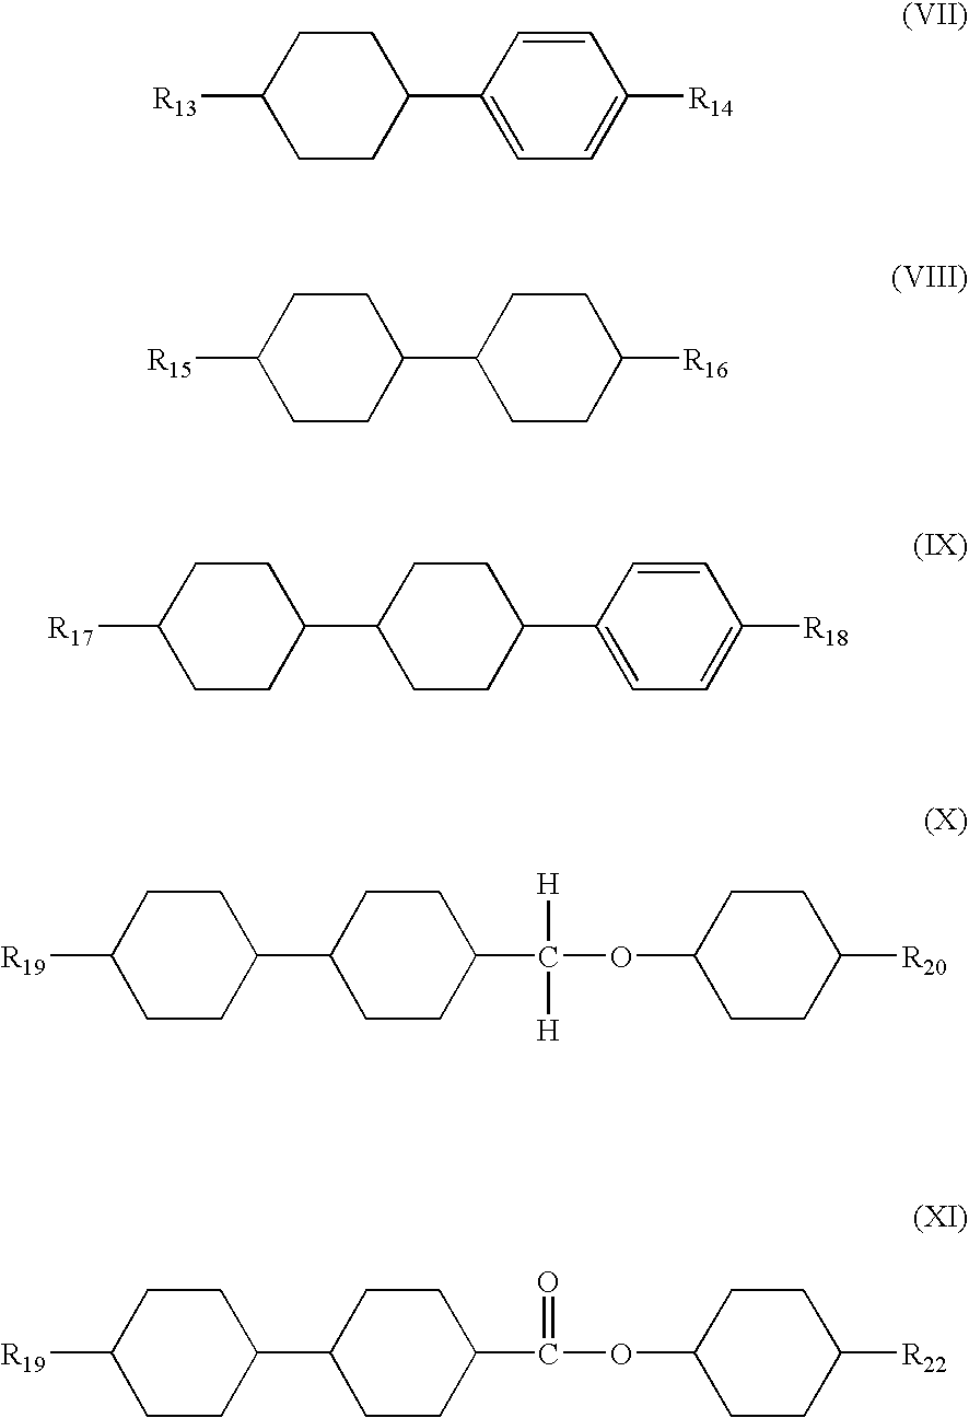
C1CC(C2=CC=C([R14])C=C2)CCC1[R13].C1CC(C2CCC([R16])CC2)CCC1[R15].C1CC(C2CCC(C3=CC=C([R18])C=C3)CC2)CCC1[R17].C1CC(C2CCC(C(OC3CCC([R20])CC3)([H])[H])CC2)CCC1[R19].C1CC(C2CCC(C(OC3CCC([R22])CC3)=O)CC2)CCC1[R19]
